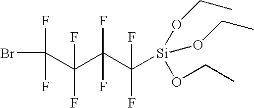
C(C(C(C([Si](OCC)(OCC)OCC)(F)F)(F)F)(F)F)(Br)(F)F
